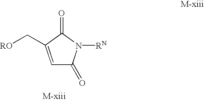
C1=C(C[RO])C(=O)N([RN])C1=O
